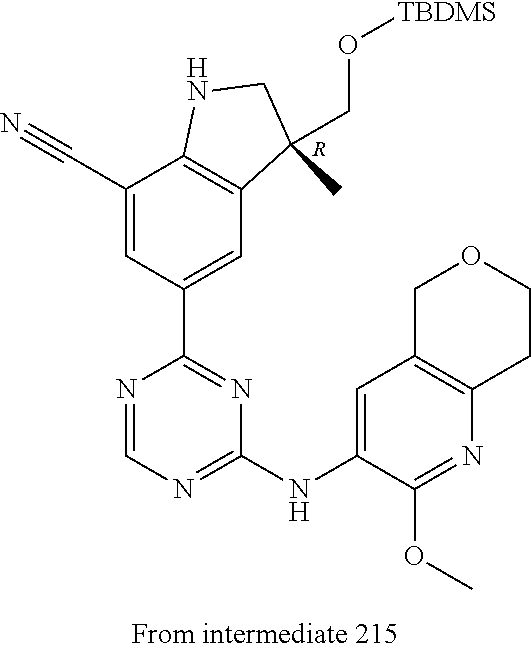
[R].C1(C#N)=CC(C2=NC(NC3=CC4=C(N=C3OC)CCOC4)=NC=N2)=CC2=C1NCC2(C)CO[TBDMS]
